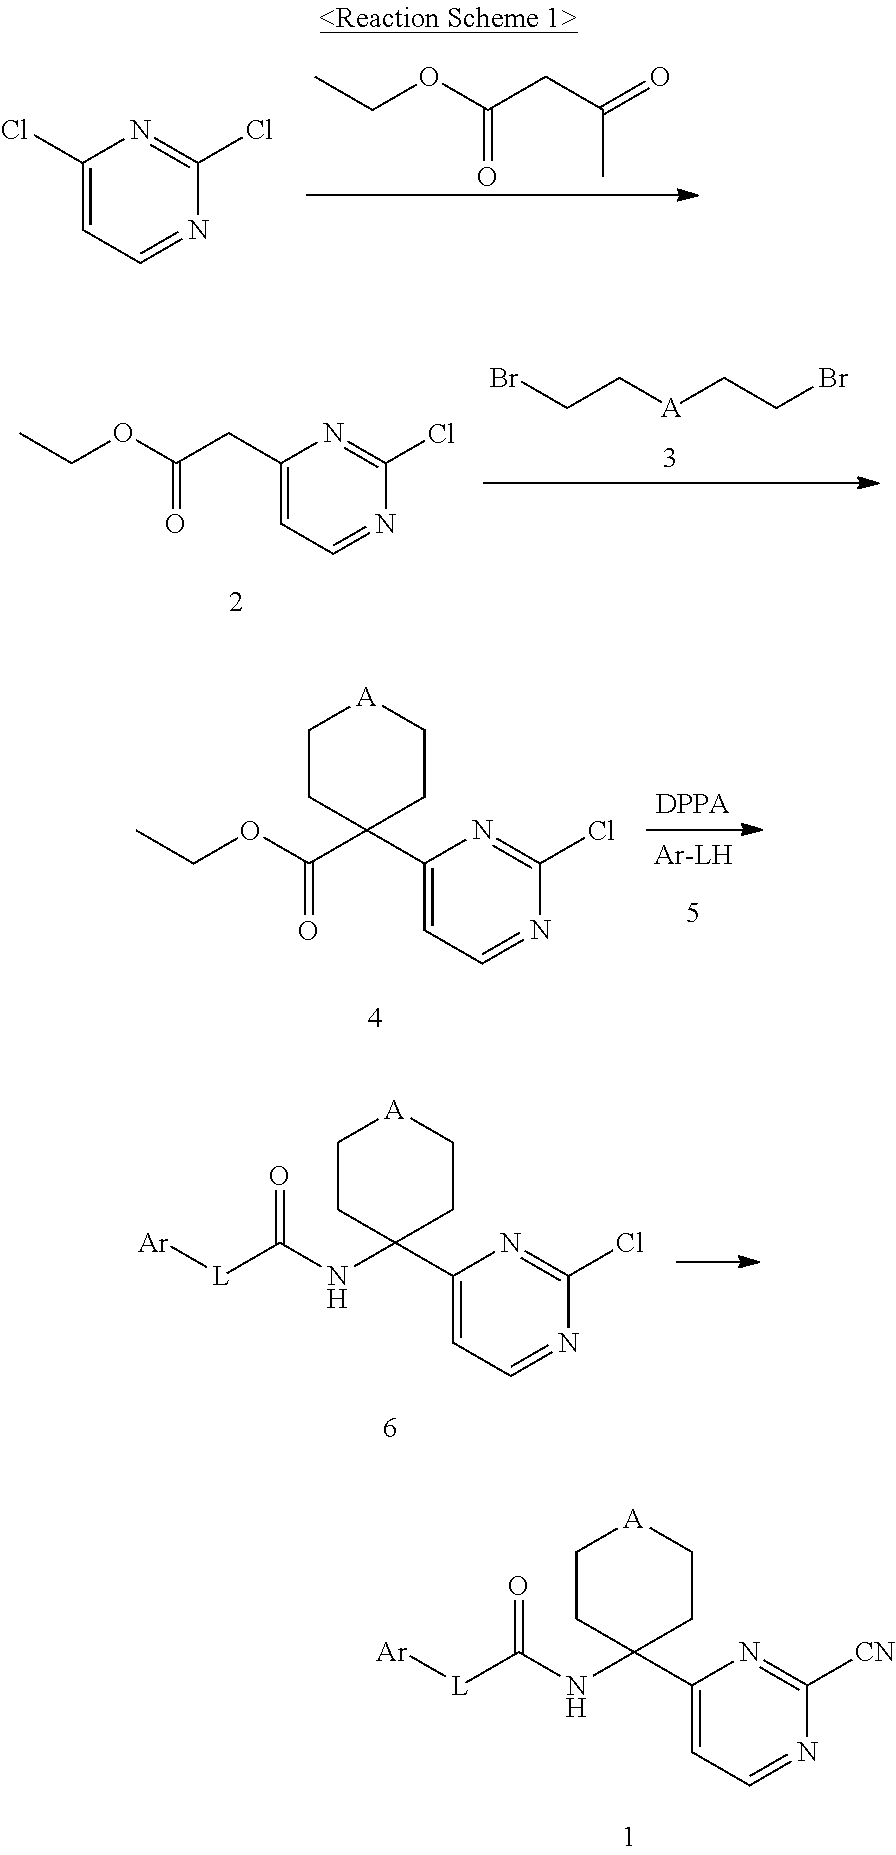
C1(Cl)=CC=NC(Cl)=N1.CCOC(CC(=O)C)=O.C(C[A]CCBr)Br.CCOC(CC1=CC=NC(Cl)=N1)=O.CCOC(C1(C2=CC=NC(Cl)=N2)CC[A]CC1)=O.[Ar][L]C(NC1(C2=CC=NC(Cl)=N2)CC[A]CC1)=O.[Ar][L]C(NC1(C2=CC=NC([CN])=N2)CC[A]CC1)=O
